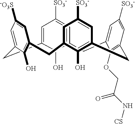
C12=CC([SO3-])=CC(=C1O)CC1=CC([SO3-])=CC(=C1OCC(=O)N[CS])CC1=C(O)C(=CC([SO3-])=C1)CC1=C(O)C(=CC([-O3S])=C1)C2
